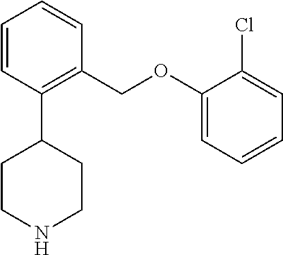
C1=CC(C2CCNCC2)=C(COC2=CC=CC=C2Cl)C=C1
